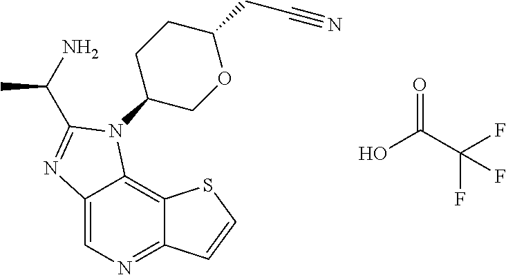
C12=CN=C3C(=C1N(C1COC(CC#N)CC1)C(C(C)N)=N2)SC=C3.OC(C(F)(F)F)=O
